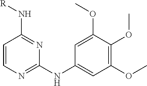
C1=CN=C(NC2=CC(OC)=C(OC)C(OC)=C2)N=C1N[R]
